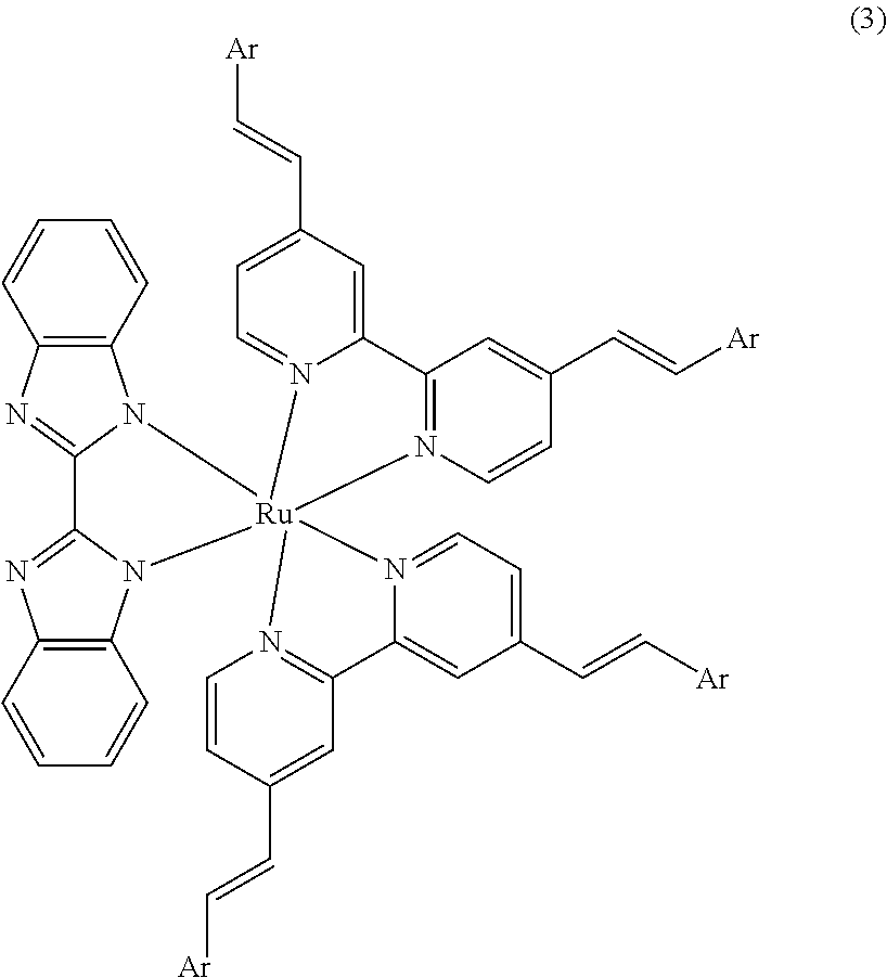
C12=C(C=CC=C1)N1C(=N2)C2=NC3=C(C=CC=C3)N2[Ru]123(N1=CC=C(C=C[Ar])C=C1C1=N2C=CC(C=C[Ar])=C1)N1=C(C=C(C=C[Ar])C=C1)C1=CC(C=C[Ar])=CC=N13
